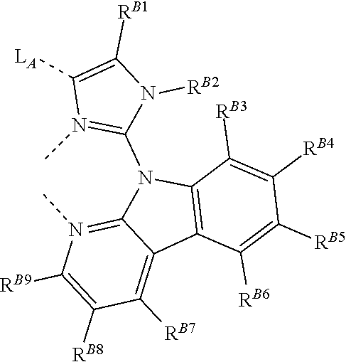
C12=C(C([RB3])=C([RB4])C([RB5])=C1[RB6])N(C1=N(C)C([LA])=C([RB1])N1[RB2])C1=N(C)C([RB9])=C([RB8])C([RB7])=C21
